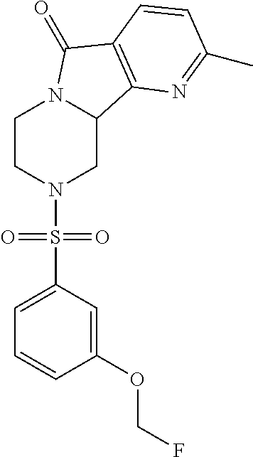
C1CN(S(C2=CC=CC(OCF)=C2)(=O)=O)CC2N1C(=O)C1=C2N=C(C)C=C1
